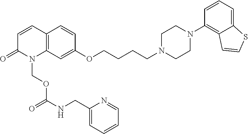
C12=C(C=C(OCCCCN3CCN(C4=C5C(=CC=C4)SC=C5)CC3)C=C1)N(COC(NCC1=CC=CC=N1)=O)C(=O)C=C2
